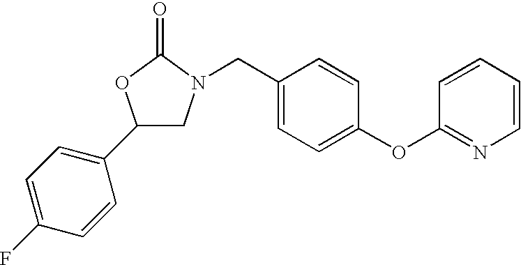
C1(C2=CC=C(F)C=C2)CN(CC2=CC=C(OC3=NC=CC=C3)C=C2)C(=O)O1
